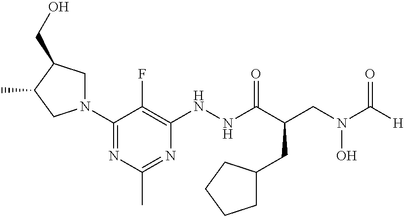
C1C(CO)C(C)CN1C1=NC(C)=NC(NNC(C(CN(C([H])=O)O)CC2CCCC2)=O)=C1F
